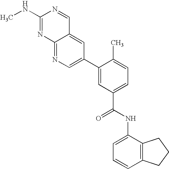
C12=CC(C3=CC(C(NC4=CC=CC5=C4CCC5)=O)=CC=C3C)=CN=C1N=C(NC)N=C2
